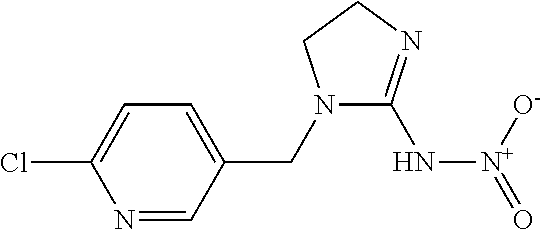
N1=CC(CN2C(N[N+](=O)[O-])=NCC2)=CC=C1Cl
